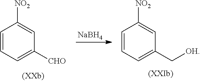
C1=CC=C([CHO])C=C1[NO2].[NaBH4].C1=CC=C(C[OH])C=C1[NO2]
